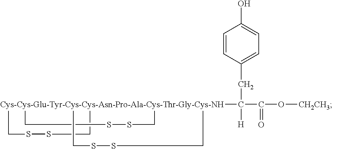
[Cys-Cys-Glu-Tyr-Cys-Cys-Asn-Pro-Ala-Cys-Thr-Gly-Cys-NH]123(C(CC4=CC=C(O)C=C4)([H])C(O[CH2CH3])=O)(CSSC1)(CSSC2)CSSC3
